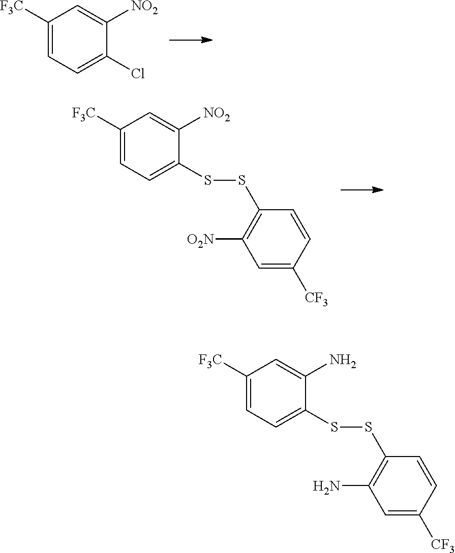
C1([F3C])=CC=C(Cl)C([NO2])=C1.C1([F3C])=CC=C(SSC2=C([O2N])C=C([CF3])C=C2)C([NO2])=C1.C1([F3C])=CC=C(SSC2=C(N)C=C([CF3])C=C2)C(N)=C1
